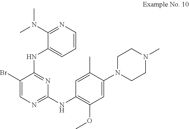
C1=CN=C(N(C)C)C(NC2=NC(NC3=C(OC)C=C(N4CCN(C)CC4)C(C)=C3)=NC=C2Br)=C1
